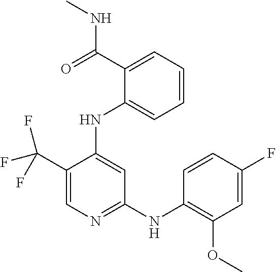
C1(C(F)(F)F)=CN=C(NC2=C(OC)C=C(F)C=C2)C=C1NC1=CC=CC=C1C(NC)=O
